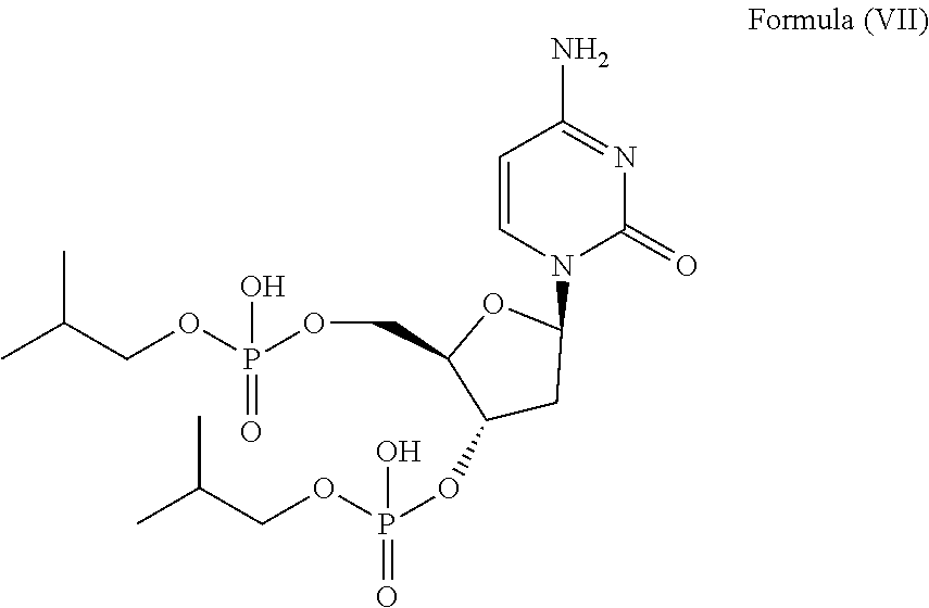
CC(COP(OC1CC(N2C(=O)N=C(N)C=C2)OC1COP(OCC(C)C)(O)=O)(=O)O)C
